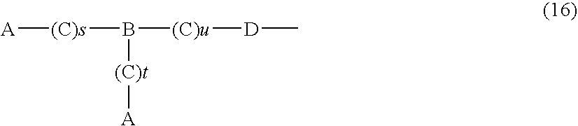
[A][(C)s]B([(C)u][D]C)[(C)t][A]
